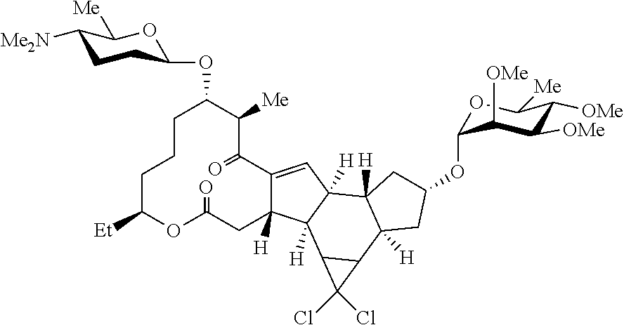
C1CCC([Et])OC(=O)CC2([H])C(=CC3([H])C4([H])CC(OC5OC([Me])C([OMe])C([OMe])C5[OMe])CC4([H])C4C(C23[H])C4(Cl)Cl)C(=O)C([Me])C1OC1CCC([Me2N])C([Me])O1
